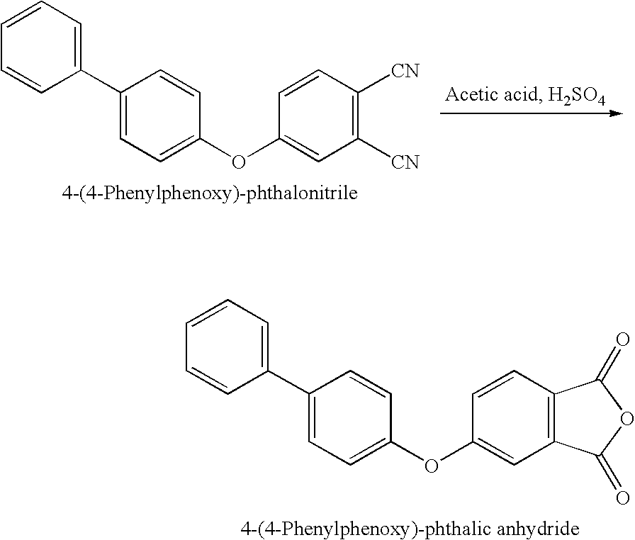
C1(C2=CC=C(OC3=CC([CN])=C([CN])C=C3)C=C2)=CC=CC=C1.C1(C2=CC=C(OC3=CC4=C(C=C3)C(=O)OC4=O)C=C2)=CC=CC=C1
